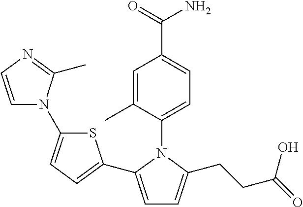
C1=C(C)C(N2C(C3=CC=C(N4C=CN=C4C)S3)=CC=C2CCC(=O)O)=CC=C1C(=O)N
